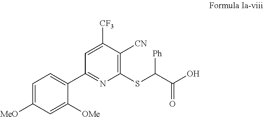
C1([CF3])=CC(C2=CC=C([MeO])C=C2[OMe])=NC(SC(C(O)=O)[Ph])=C1[CN]
